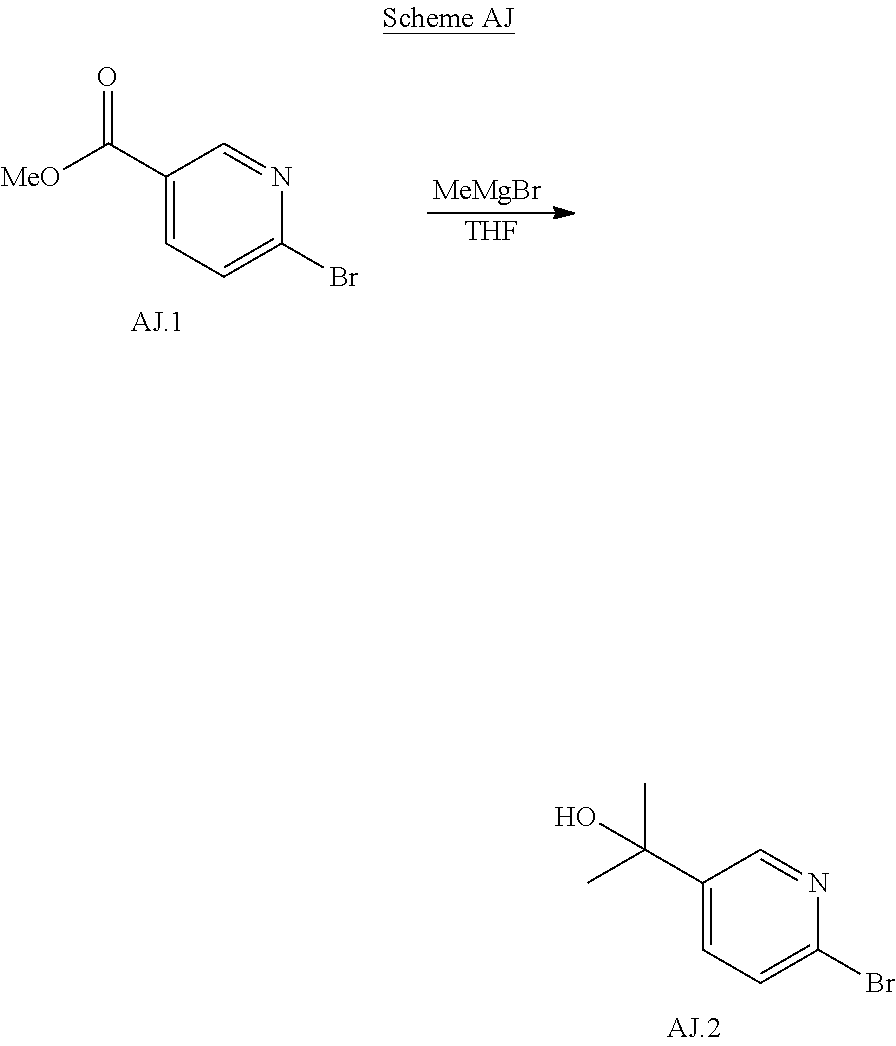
[MeMgBr].[THF].C1(C([MeO])=O)=CC=C(Br)N=C1.C1(C(C)(C)O)=CC=C(Br)N=C1
